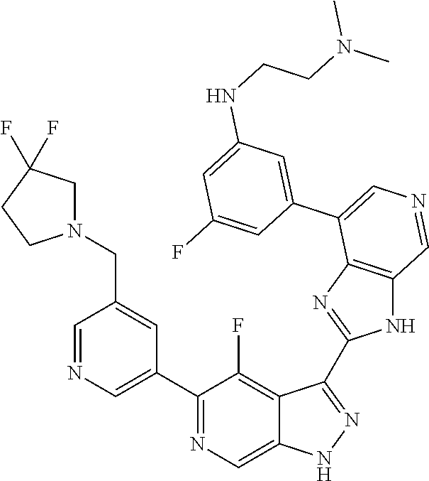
C1(C2=CN=CC(CN3CC(F)(F)CC3)=C2)=NC=C2C(=C1F)C(C1=NC3=C(N1)C=NC=C3C1=CC(NCCN(C)C)=CC(F)=C1)=NN2
